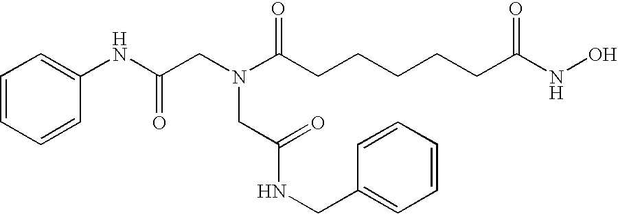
C1=CC=CC(NC(CN(C(CCCCCC(NO)=O)=O)CC(NCC2=CC=CC=C2)=O)=O)=C1
